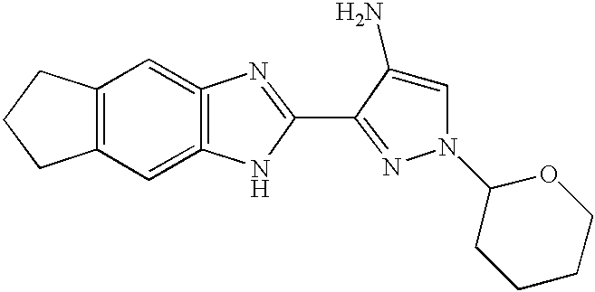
C12=C(C=C3=C(=C1)N=C(C1=NN(C4CCCCO4)C=C1N)N3)CCC2
